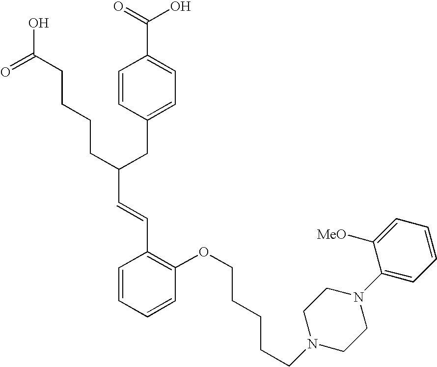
C(C(CC1=CC=C(C(=O)O)C=C1)CCCCC(O)=O)=CC1=C(OCCCCCN2CCN(C3=CC=CC=C3[MeO])CC2)C=CC=C1
